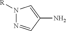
N1([R])N=CC(N)=C1
